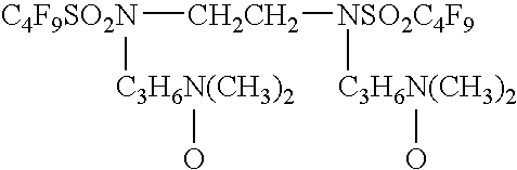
[C4F9SO2N]([CH2CH2][NSO2C4F9][C3H6N(CH3)2]O)[C3H6N(CH3)2]O
